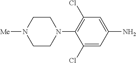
C1(Cl)=CC(N)=CC(Cl)=C1N1CCN([Me])CC1
